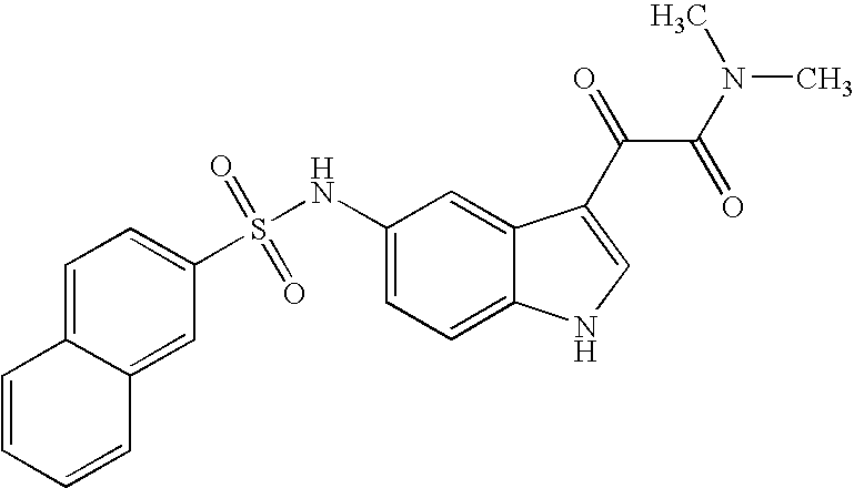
C1(S(NC2=CC=C3C(=C2)C(C(=O)C(N(C)C)=O)=CN3)(=O)=O)=CC=C2C(=C1)C=CC=C2
